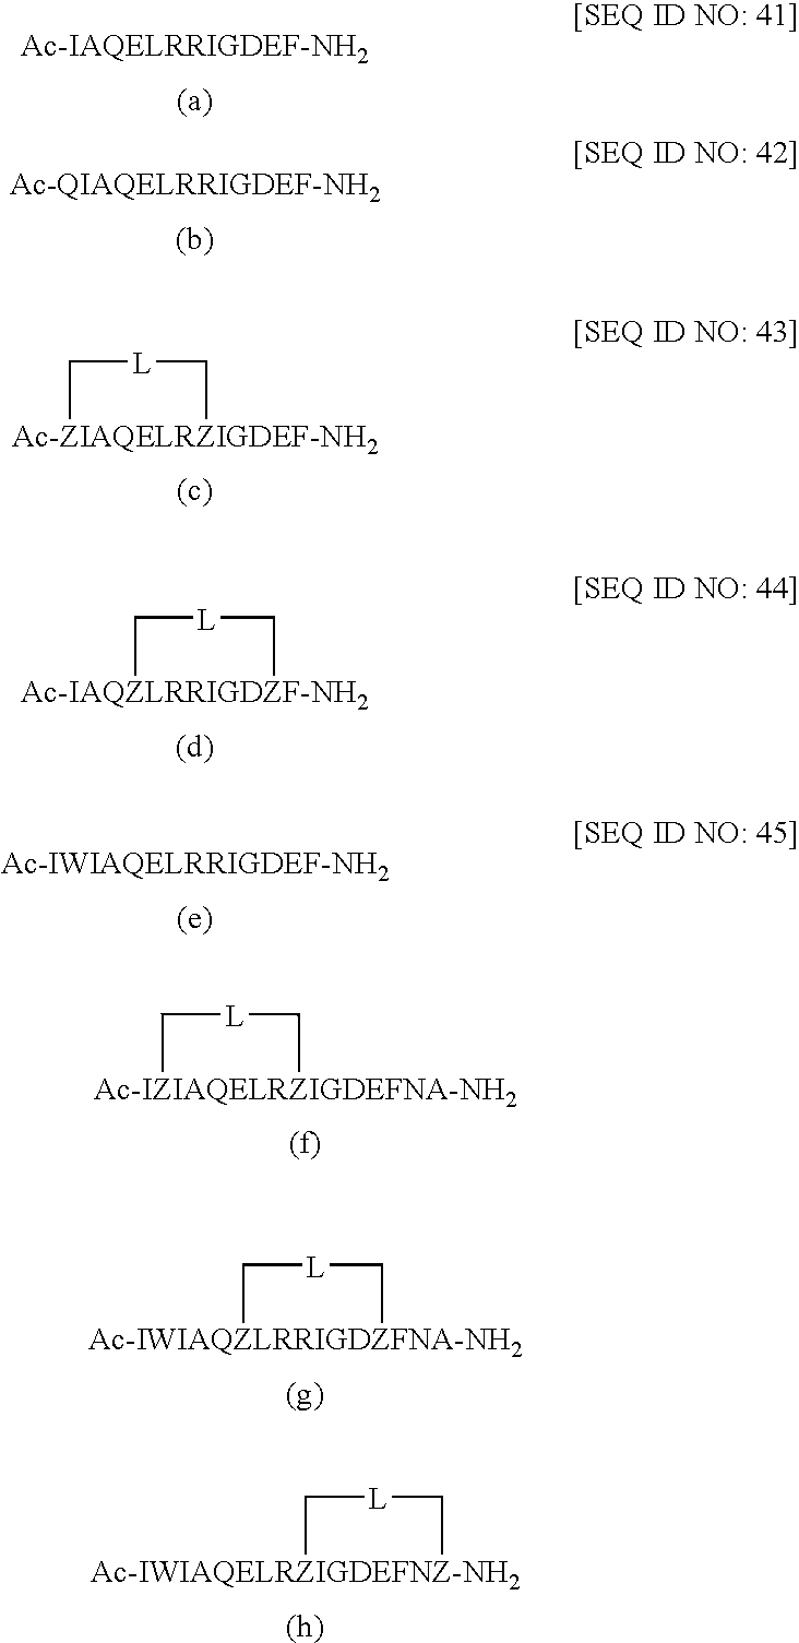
[Ac-ZIAQELRZIGDEF-NH2]1C[L]C1.[Ac-IAQZLRRIGDZF-NH2]1C[L]C1.[Ac-IZIAQELRZIGDEFNA-NH2]1C[L]C1.[Ac-IWIAQZLRRIGDZFNA-NH2]1C[L]C1.[Ac-IWIAQELRZIGDEFNZ-NH2]1C[L]C1
